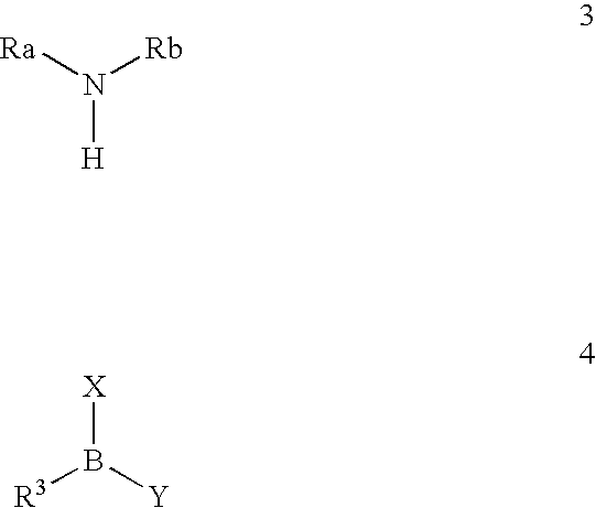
[Ra]N([Rb])[H].[R3]B([Y])[X]
